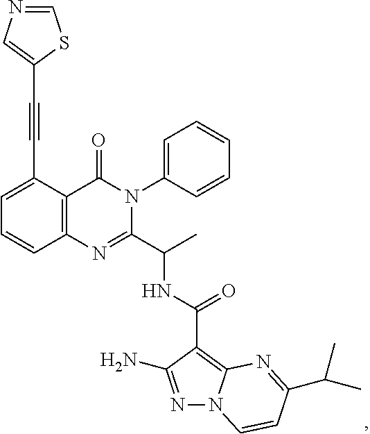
C1(C#CC2=CN=CS2)=CC=CC2=C1C(=O)N(C1=CC=CC=C1)C(C(C)NC(=O)C1=C3N(N=C1N)C=CC(C(C)C)=N3)=N2
